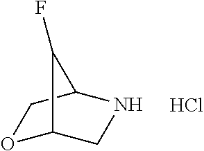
O1C2CNC(C1)C2F.Cl
